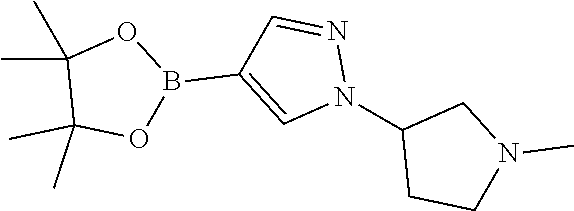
N1(C2CCN(C)C2)N=CC(B2OC(C)(C)C(C)(C)O2)=C1
